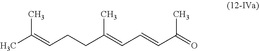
CC(=CCCC(=CC=CC(=O)C)C)C
